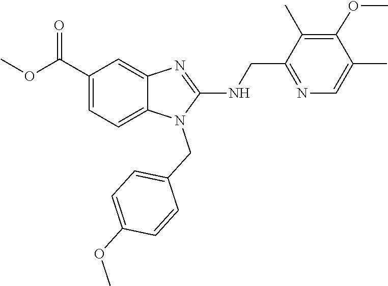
COC(=O)C1=CC=C2N(CC3=CC=C(OC)C=C3)C(NCC3=NC=C(C)C(OC)=C3C)=NC2=C1
